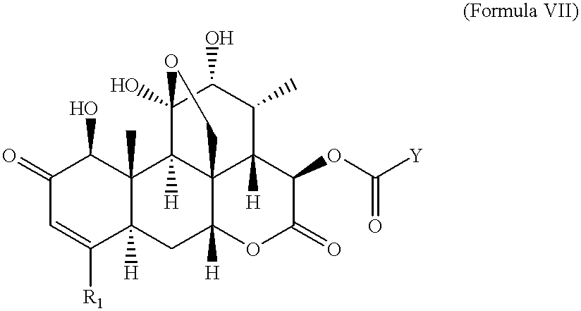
C1(=O)C=C([R1])C2([H])C(C)(C1O)C1([H])C34C([H])(C2)OC(=O)C(OC([Y])=O)C3([H])C(C)C(O)C1(O)OC4
